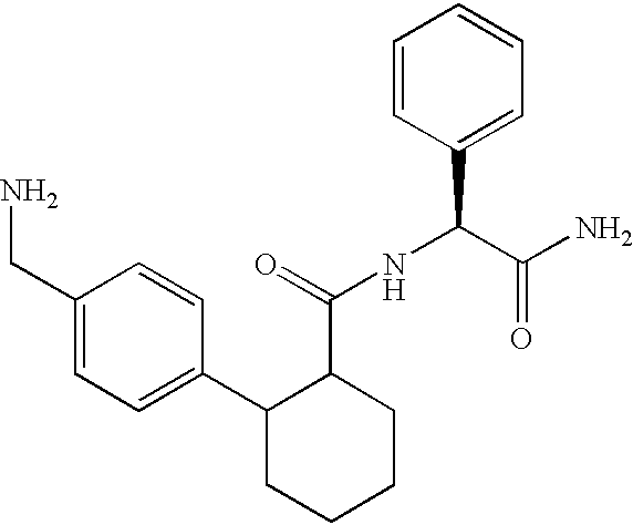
C(C1=CC=C(C2CCCCC2C(NC(C(N)=O)C2=CC=CC=C2)=O)C=C1)N
